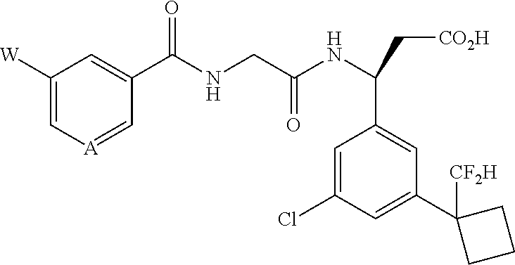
C1([W])=C[A]=CC(C(NCC(NC(C[CO2H])C2=CC(C3([CF2H])CCC3)=CC(Cl)=C2)=O)=O)=C1
